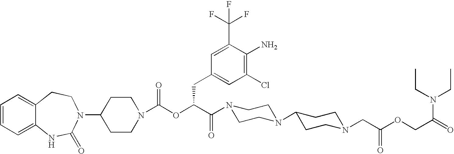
C12=CC=CC=C1NC(=O)N(C1CCN(C(OC(C(=O)N3CCN(C4CCN(CC(OCC(=O)N(CC)CC)=O)CC4)CC3)CC3=CC(Cl)=C(N)C(C(F)(F)F)=C3)=O)CC1)CC2
